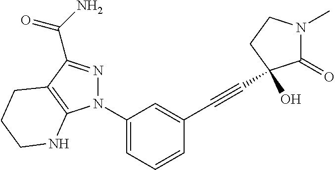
N1(C2=CC=CC(C#CC3(O)C(=O)N(C)CC3)=C2)N=C(C(N)=O)C2=C1NCCC2
